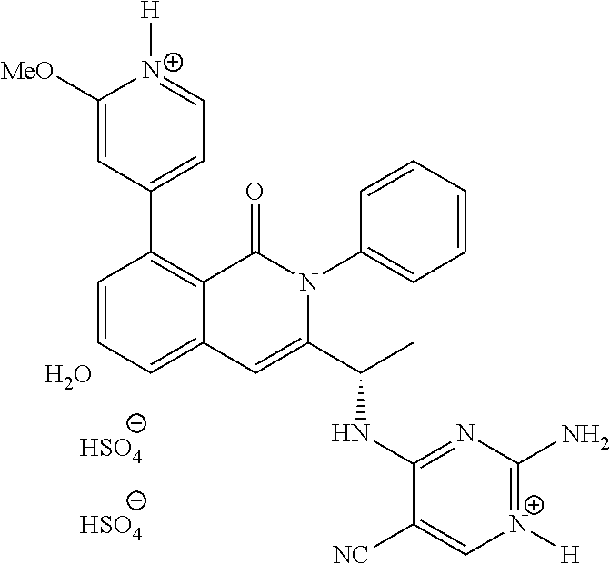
C1([MeO])=CC(C2=C3C(=CC=C2)C=C(C(C)NC2=NC(N)=[N+]([H])C=C2[NC])N(C2=CC=CC=C2)C3=O)=CC=[N+]1[H].O.[HSO4].[HSO4]
